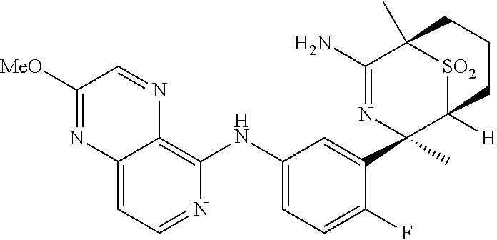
C1([MeO])=NC2=CC=NC(NC3=CC=C(F)C(C4(C)N=C(N)C5(C)[SO2]C4([H])CCC5)=C3)=C2N=C1
